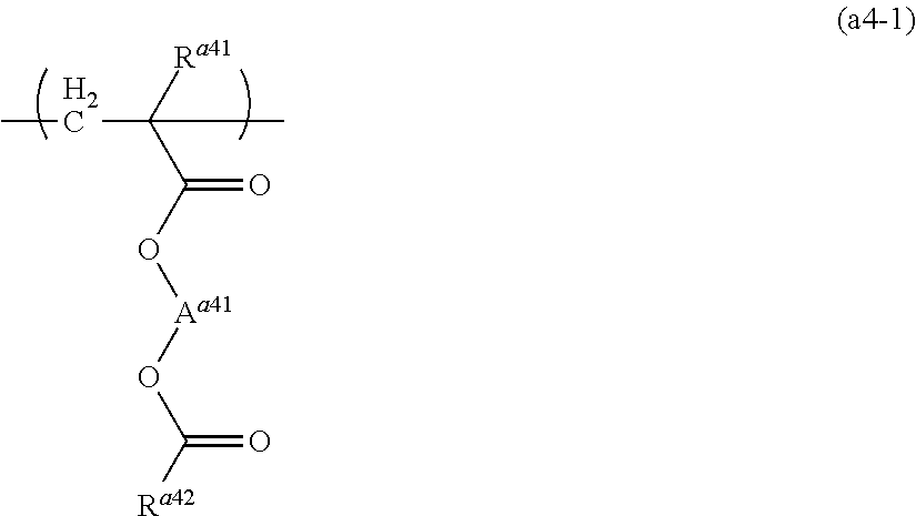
CCC([Ra41])(C(O[Aa41]OC(=O)[Ra42])=O)C
